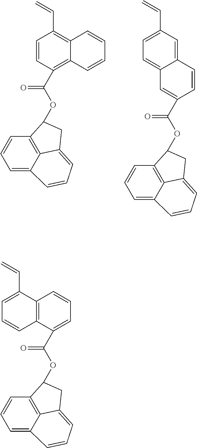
C(OC1C2=C3C(=CC=C2)C=CC=C3C1)(=O)C1=C2C(=C(C=C)C=C1)C=CC=C2.C(OC1C2=C3C(=CC=C2)C=CC=C3C1)(=O)C1=CC2=CC=C(C=C)C=C2C=C1.C(OC1C2=C3C(=CC=C2)C=CC=C3C1)(=O)C1=CC=CC2=C1C=CC=C2C=C
